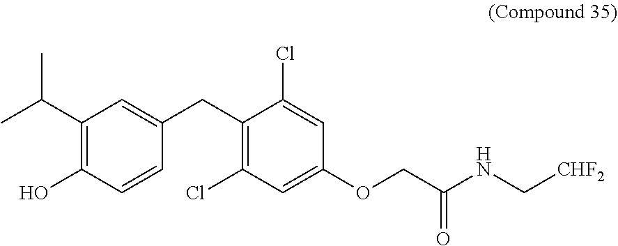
C1(O)=C(C(C)C)C=C(CC2=C(Cl)C=C(OCC(NC[CHF2])=O)C=C2Cl)C=C1
